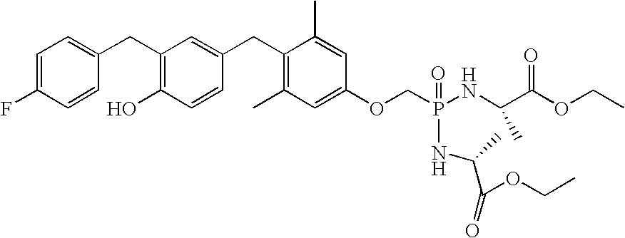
C1(CC2=C(O)C=CC(CC3=C(C)C=C(OCP(=O)(NC(C(=O)OCC)C)NC(C(=O)OCC)C)C=C3C)=C2)=CC=C(F)C=C1
